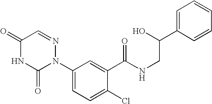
C1(=O)NC(=O)N(C2=CC=C(Cl)C(C(=O)NCC(C3=CC=CC=C3)O)=C2)N=C1
